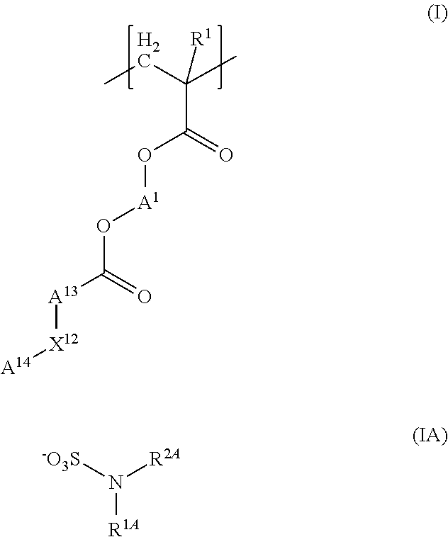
C(C(O[A1]OC(=O)[A13][X12][A14])=O)(C)([R1])CC.[-O3S]N([R2A])[R1A]
